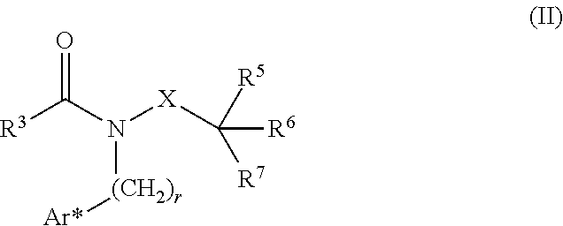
O=C([R3])N([(CH2)r][Ar*])[X]C([R5])([R6])[R7]
